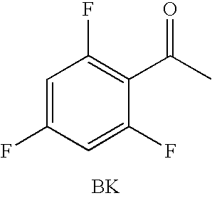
C1=C(F)C=C(F)C(C(C)=O)=C1F.[BK]
